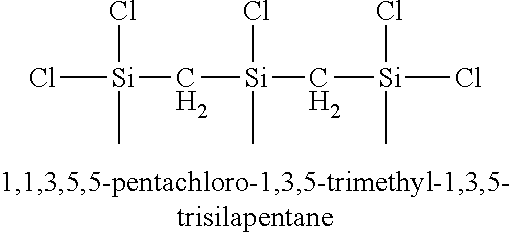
Cl[Si](Cl)(C)C[Si](Cl)(C)C[Si](Cl)(C)Cl
